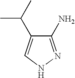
C1(N)=NNC=C1C(C)C
